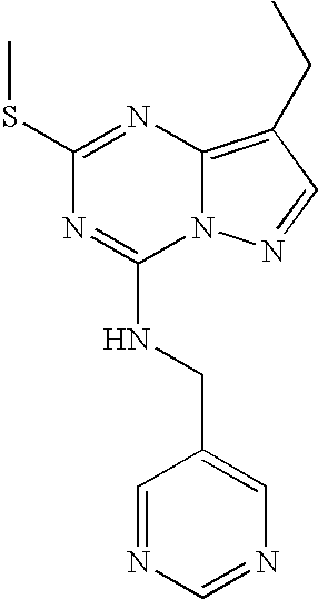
C1(SC)=NC2=C(CC)C=NN2C(NCC2=CN=CN=C2)=N1
